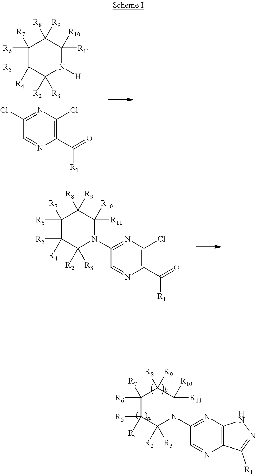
C1([R6])([R7])C([R5])([R4])C([R2])([R3])N([H])C([R11])([R10])C1([R8])[R9].C1(Cl)=NC(Cl)=C(C(=O)[R1])N=C1.C1([R6])([R7])C([R5])([R4])C([R2])([R3])N(C2=NC(Cl)=C(C(=O)[R1])N=C2)C([R11])([R10])C1([R8])[R9].C1([R6])([R7])C([R5])([R4])C([R2])([R3])N(C2=NC3=C(N=C2)C([R1])=NN3)C([R11])([R10])C1([R8])[R9]
